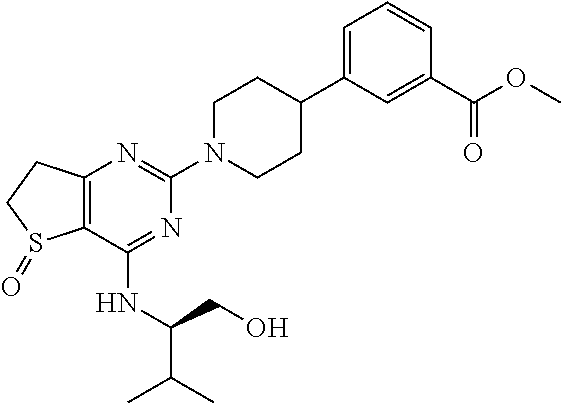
C12=C(N=C(N3CCC(C4=CC=CC(C(OC)=O)=C4)CC3)N=C1NC(CO)C(C)C)CCS2=O
